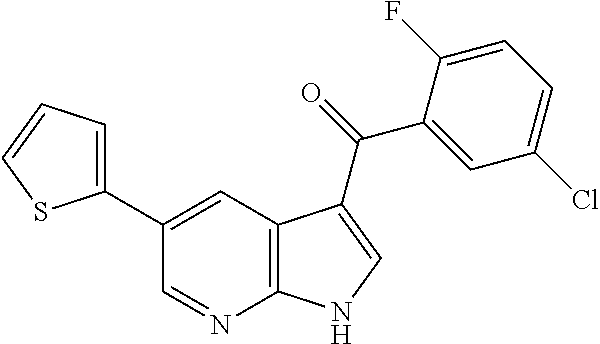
C12=C(C=C(C3=CC=CS3)C=N1)C(C(=O)C1=CC(Cl)=CC=C1F)=CN2
